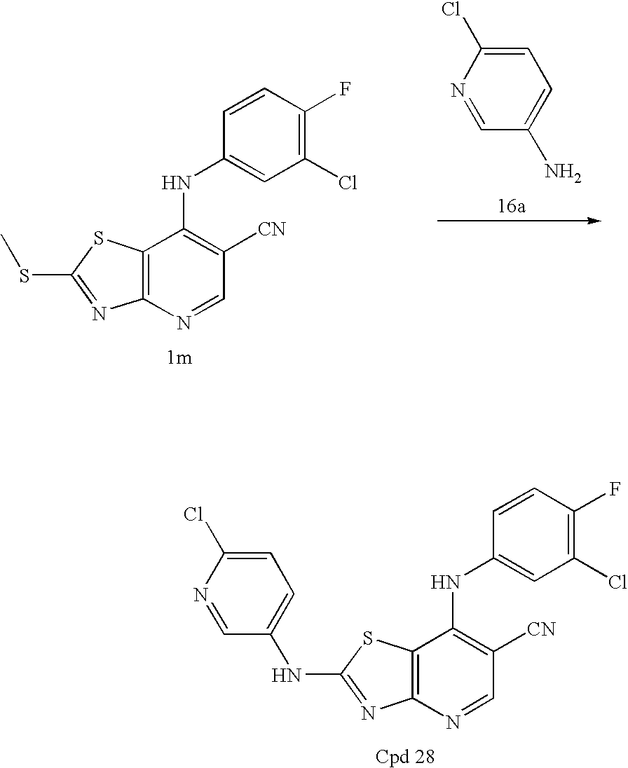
C12=C(N=CC([CN])=C1NC1=CC(Cl)=C(F)C=C1)N=C(SC)S2.C1=C(Cl)N=CC(N)=C1.C12=C(N=CC([CN])=C1NC1=CC(Cl)=C(F)C=C1)N=C(NC1=CC=C(Cl)N=C1)S2
